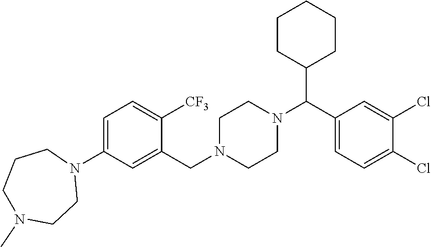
C1=C(N2CCCN(C)CC2)C=C(CN2CCN(C(C3CCCCC3)C3=CC=C(Cl)C(Cl)=C3)CC2)C([CF3])=C1
